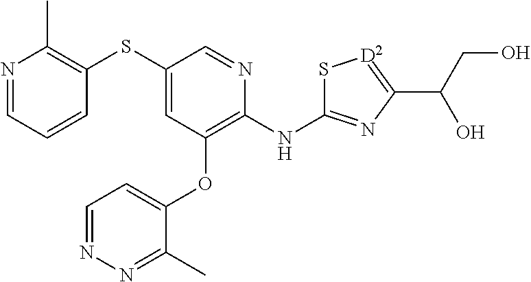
N1=CC=CC(SC2=CC(OC3=CC=NN=C3C)=C(NC3=NC(C(CO)O)=[D2]S3)N=C2)=C1C
